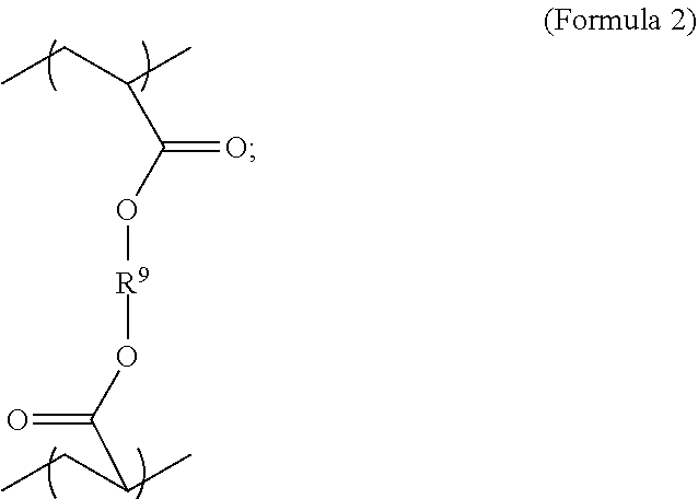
CCC(C)C(O[R9]OC(C(C)CC)=O)=O
